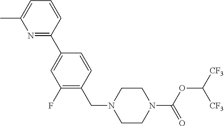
C1(F)=C(CN2CCN(C(OC([CF3])[CF3])=O)CC2)C=CC(C2=NC(C)=CC=C2)=C1
